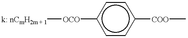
[k: nCmH2m + 1][OCO]c1ccc([COO]C)cc1
